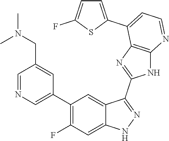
C1=NC=C(C2=C(F)C=C3C(=C2)C(C2=NC4=C(N2)N=CC=C4C2=CC=C(F)S2)=NN3)C=C1CN(C)C
